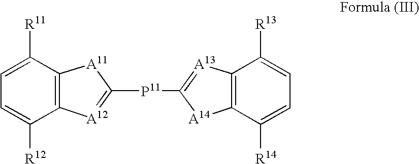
C1([P11]C2=[A13]C3=C([A14]2)C([R14])=CC=C3[R13])=[A12]C2=C([A11]1)C([R11])=CC=C2[R12]
